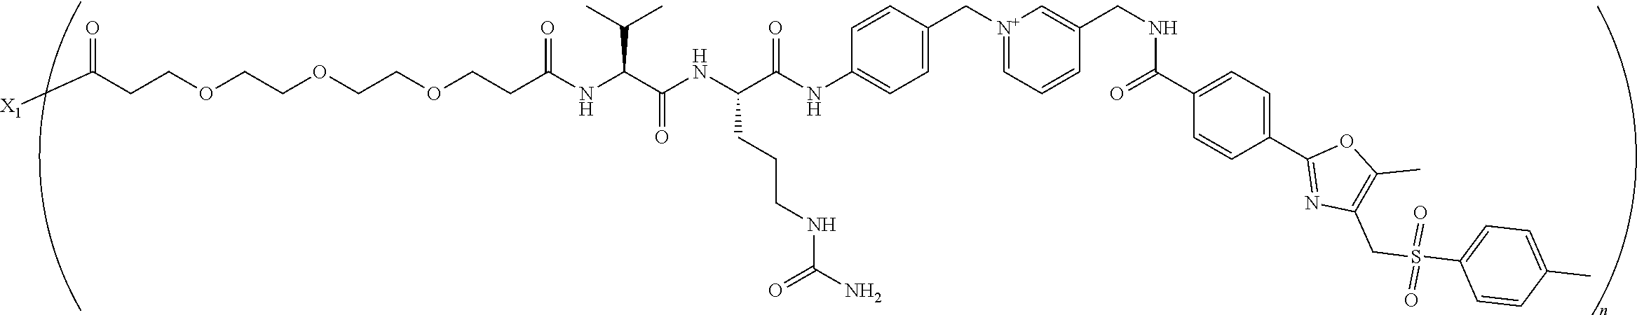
C(COCCOCCOCCC(NC(C(NC(C(NC1=CC=C(C[N+]2=CC=CC(CNC(=O)C3=CC=C(C4=NC(CS(C5=CC=C(C)C=C5)(=O)=O)=C(C)O4)C=C3)=C2)C=C1)=O)CCCNC(=O)N)=O)C(C)C)=O)C([X1])=O
